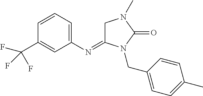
C1C(=NC2=CC=CC(C(F)(F)F)=C2)N(CC2=CC=C(C)C=C2)C(=O)N1C
